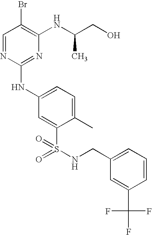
C1=NC(NC2=CC=C(C)C(S(=O)(=O)NCC3=CC=CC(C(F)(F)F)=C3)=C2)=NC(NC(CO)C)=C1Br
